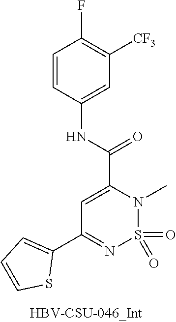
C1=C(C(NC2=CC([CF3])=C(F)C=C2)=O)N(C)S(=O)(=O)N=C1C1=CC=CS1
